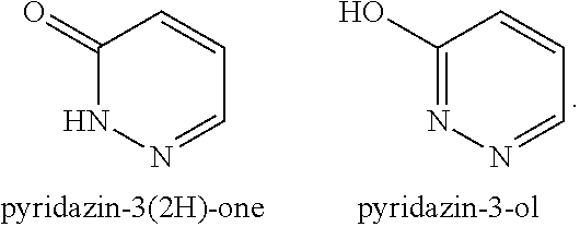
C1(=O)NN=CC=C1.C1(O)=NN=CC=C1
